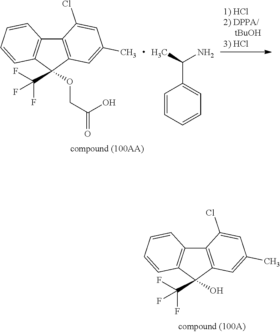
C12=C(C(O)(C(F)(F)F)C3=C1C=CC=C3)C=C(C)C=C2Cl.C12=C(C(C(F)(F)F)(OCC(=O)O)C3=C1C=CC=C3)C=C(C)C=C2Cl.C1=CC=CC=C1C(N)C
